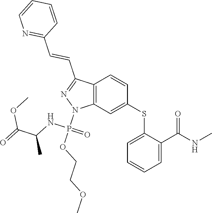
C1(SC2=CC3=C(C=C2)C(C=CC2=NC=CC=C2)=NN3P(OCCOC)(NC(C)C(=O)OC)=O)=CC=CC=C1C(NC)=O
